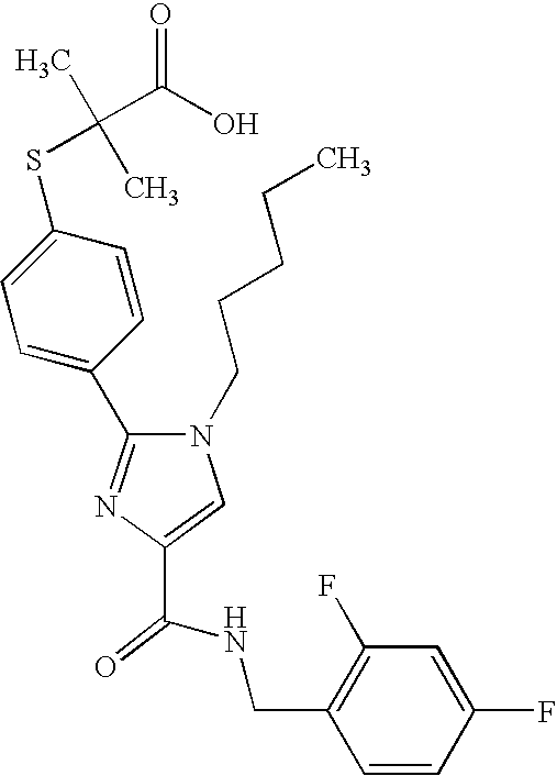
C(NC(C1=CN(CCCCC)C(C2=CC=C(SC(C)(C)C(O)=O)C=C2)=N1)=O)C1=C(F)C=C(F)C=C1
